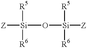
[Z][Si](O[Si]([R6])([R5])[Z])([R5])[R6]
